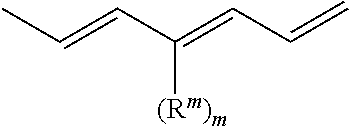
C([(Rm)m])(=CC=C)C=CC
